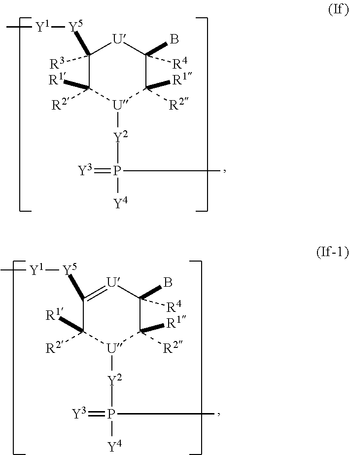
C1([R3])([Y5][Y1]C)C([R1])([R2])[U]([Y2]P([Y4])(=[Y3])C)C([R2])([R1])C(B)([R4])[U]1.C1([Y5][Y1]C)=[U]C(B)([R4])C([R2])([R1])[U]([Y2]P([Y4])(=[Y3])C)C1([R1])[R2]
